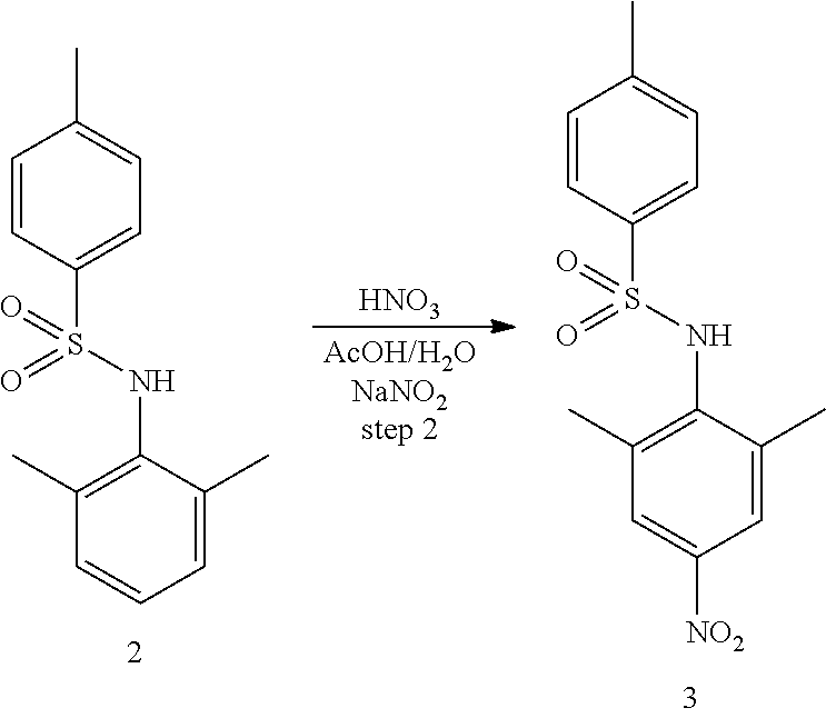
C1=CC(S(NC2=C(C)C=CC=C2C)(=O)=O)=CC=C1C.[HNO3].C1=CC(S(NC2=C(C)C=C([NO2])C=C2C)(=O)=O)=CC=C1C
